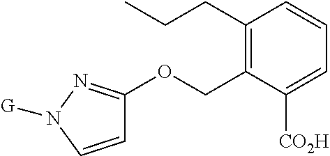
C1=CN([G])N=C1OCC1=C(CCC)C=CC=C1[CO2H]
